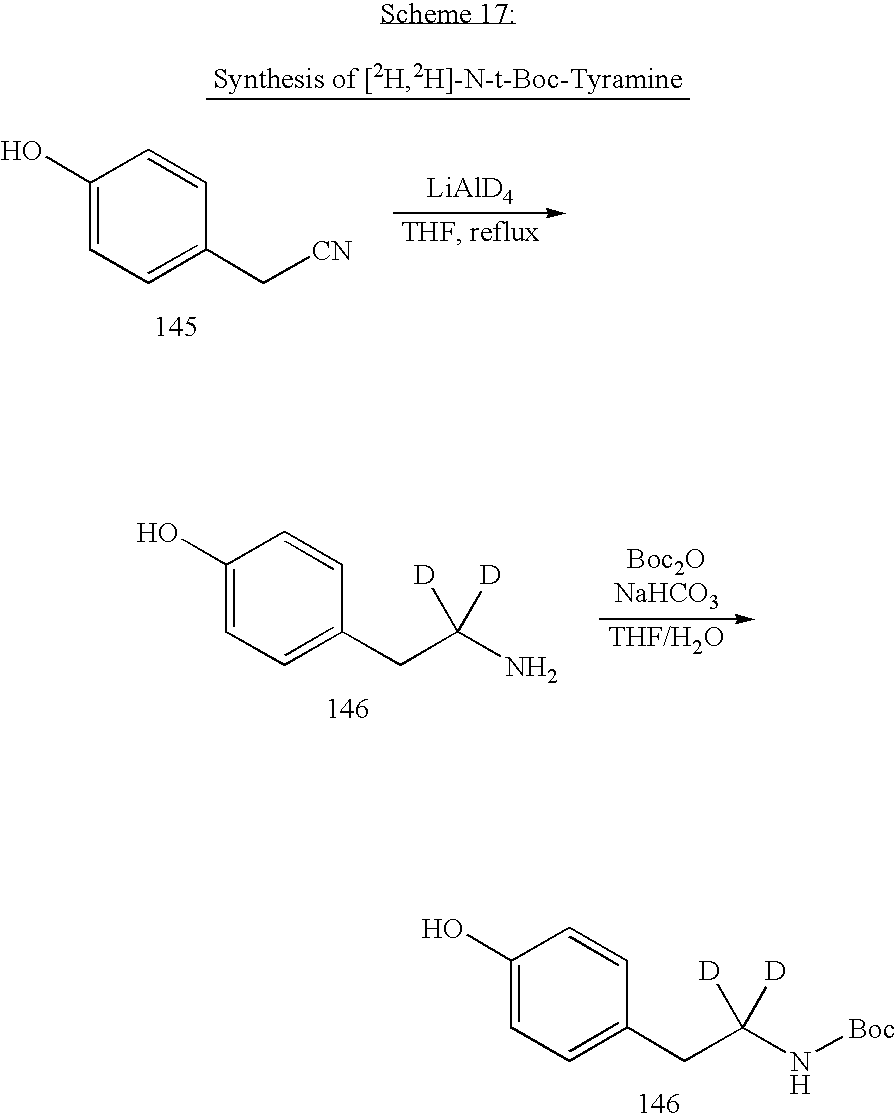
C1(O)=CC=C(CC(N[Boc])([D])[D])C=C1.C1(O)=CC=C(CC(N)([D])[D])C=C1.C1(O)=CC=C(C[CN])C=C1.[LiAlD4]
